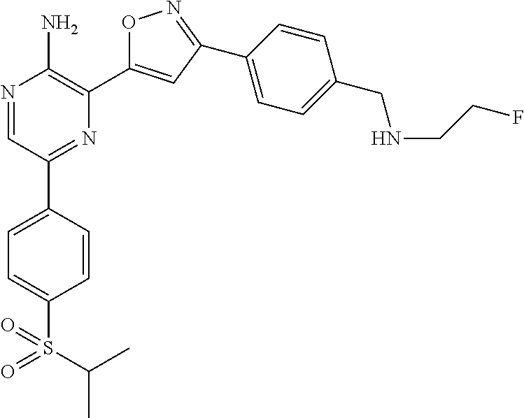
N1=CC(C2=CC=C(S(C(C)C)(=O)=O)C=C2)=NC(C2=CC(C3=CC=C(CNCCF)C=C3)=NO2)=C1N
